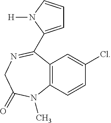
C12=C(C=CC(Cl)=C1)N(C)C(=O)CN=C2C1=CC=CN1[H]
